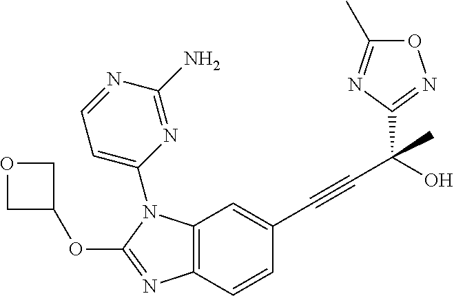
N1=C(C)ON=C1C(C#CC1=CC2=C(C=C1)N=C(OC1COC1)N2C1=CC=NC(N)=N1)(O)C
